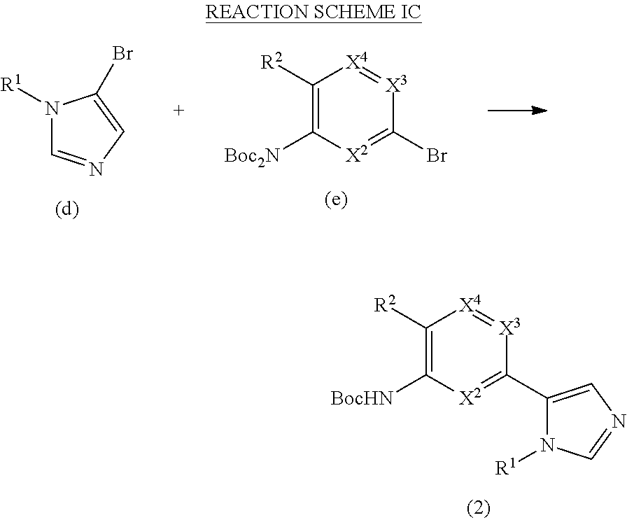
C1(C2=CN=CN2[R1])=[X2]C([BocHN])=C([R2])[X4]=[X3]1.N1([R1])C=NC=C1Br.C1(Br)=[X2]C([Boc2N])=C([R2])[X4]=[X3]1
